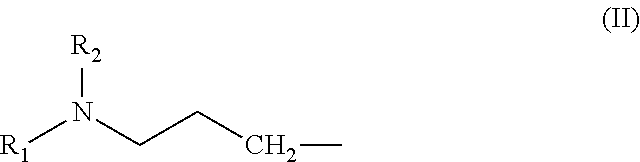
[R1]N(CCCC)[R2]
